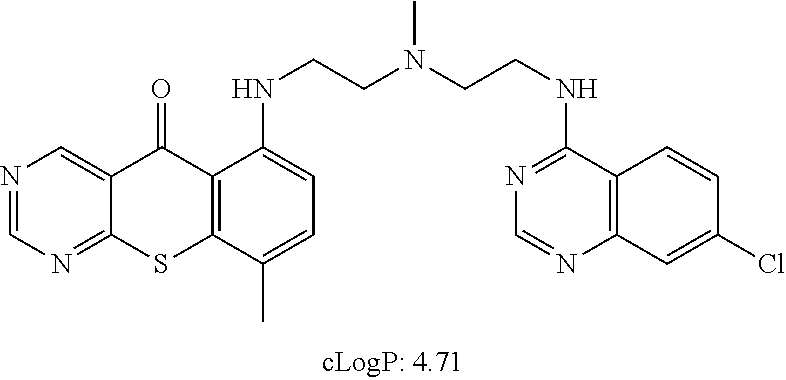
N1=CN=C2C(=C1)C(=O)C1=C(S2)C(C)=CC=C1NCCN(CCNC1=NC=NC2=C1C=CC(Cl)=C2)C
